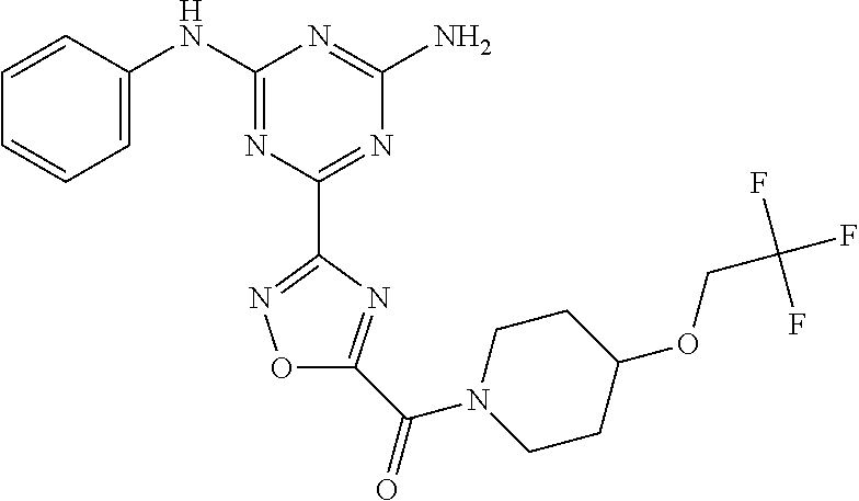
C1=CC(NC2=NC(C3=NOC(C(N4CCC(OCC(F)(F)F)CC4)=O)=N3)=NC(N)=N2)=CC=C1
